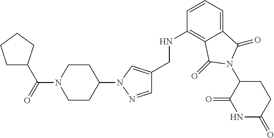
C1(CNC2=C3C(=CC=C2)C(=O)N(C2C(=O)NC(=O)CC2)C3=O)=CN(C2CCN(C(=O)C3CCCC3)CC2)N=C1
